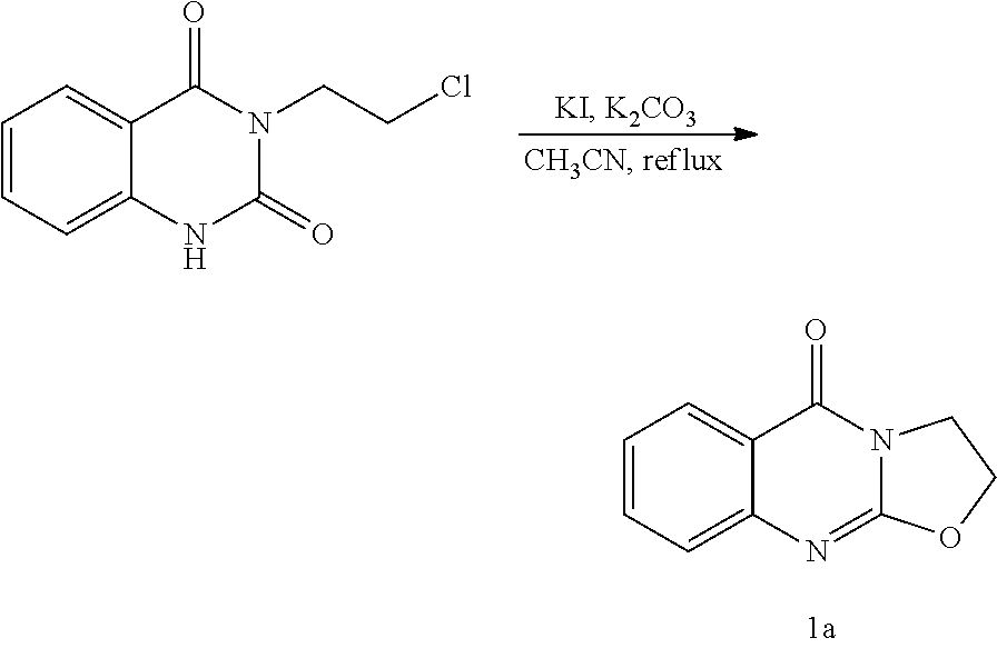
C1=CC=C2C(=C1)C(=O)N(CCCl)C(=O)N2.C1=CC=C2C(=C1)C(=O)N1C(=N2)OCC1
